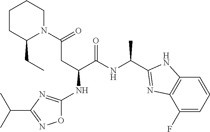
C1=C(F)C2=C(C=C1)NC(C(NC(C(CC(N1CCCCC1CC)=O)NC1=NC(C(C)C)=NO1)=O)C)=N2
